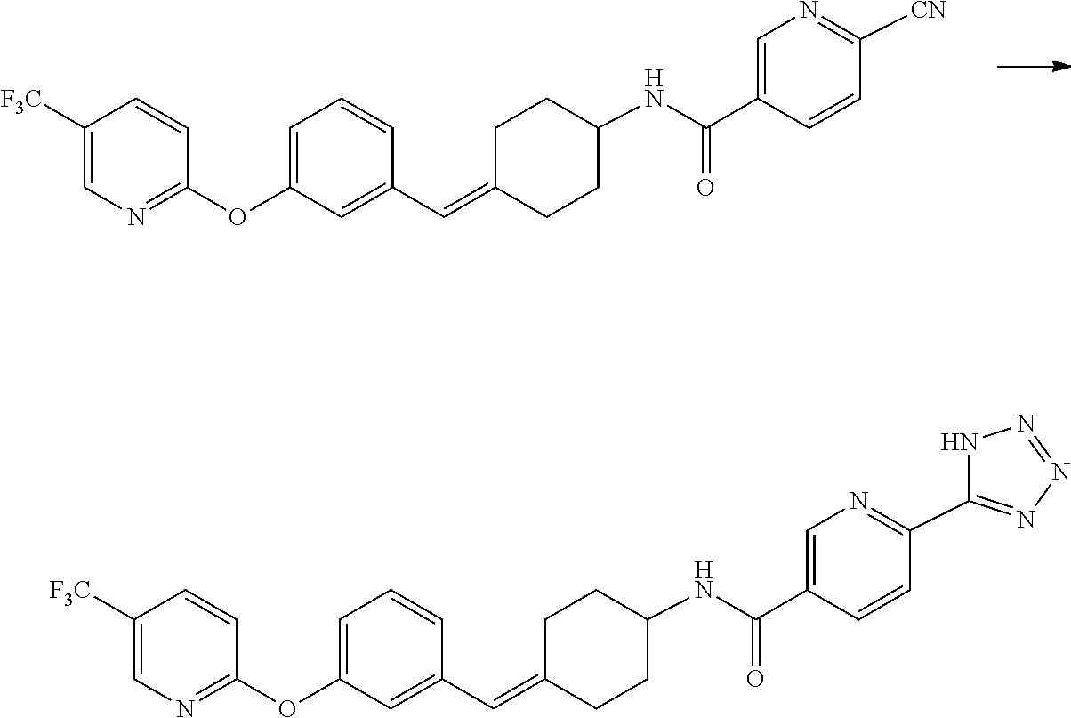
C1=CC(OC2=CC=CC(C=C3CCC(NC(C4=CN=C([CN])C=C4)=O)CC3)=C2)=NC=C1[F3C].C1=CC(OC2=CC=CC(C=C3CCC(NC(C4=CN=C(C5=NN=NN5)C=C4)=O)CC3)=C2)=NC=C1[F3C]
